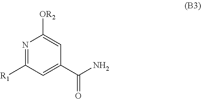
C1([R1])=NC([OR2])=CC(C(=O)N)=C1
